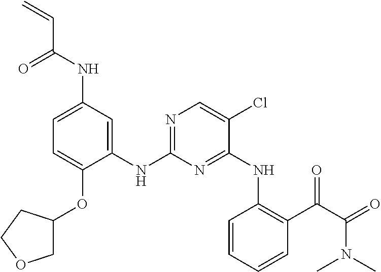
C1=C(NC(C=C)=O)C=C(NC2=NC=C(Cl)C(NC3=C(C(C(=O)N(C)C)=O)C=CC=C3)=N2)C(OC2COCC2)=C1
